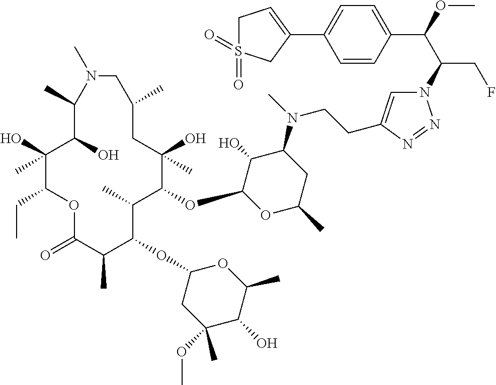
C1(O)(C)C(CC)OC(=O)C(C)C(OC2CC(OC)(C)C(O)C(C)O2)C(C)C(OC2OC(C)CC(N(C)CCC3=CN(C(C(OC)C4=CC=C(C5=CCS(=O)(=O)C5)C=C4)CF)N=N3)C2O)C(O)(C)CC(C)CN(C)C(C)C1O
